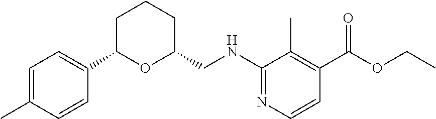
C1=C(C)C=CC(C2OC(CNC3=NC=CC(C(OCC)=O)=C3C)CCC2)=C1
